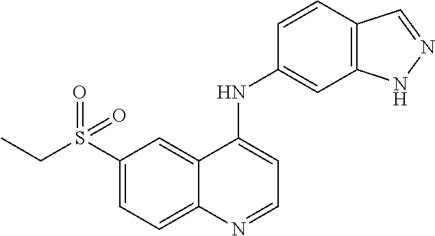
C1(S(CC)(=O)=O)=CC=C2C(=C1)C(NC1=CC3=C(C=C1)C=NN3)=CC=N2
